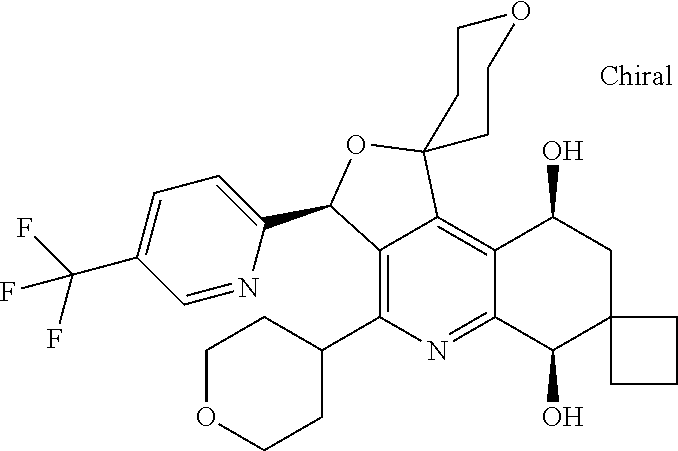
C1=C(C(F)(F)F)C=NC(C2C3=C(C4CCOCC4)N=C4C(=C3C3(O2)CCOCC3)C(O)CC2(C4O)CCC2)=C1
